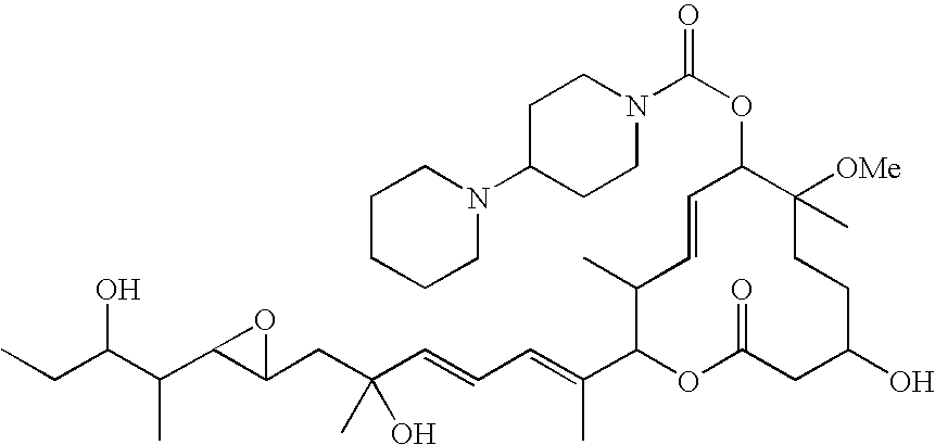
CCC(C(C1C(CC(C=CC=C(C2OC(=O)CC(O)CCC([OMe])(C)C(OC(=O)N3CCC(N4CCCCC4)CC3)C=CC2C)C)(O)C)O1)C)O
